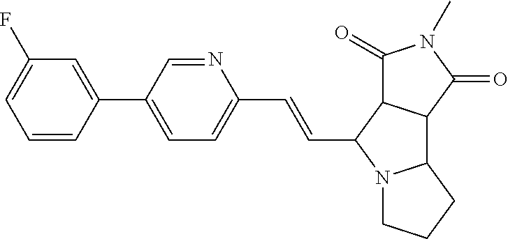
C1(C=CC2N3C(C4C2C(=O)N(C)C4=O)CCC3)=CC=C(C2=CC(F)=CC=C2)C=N1
